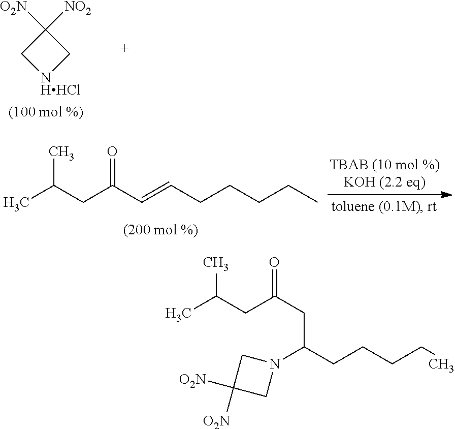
C1([O2N])([NO2])C[NHHCl]C1.CC(CC(C=CCCCCC)=O)C.N1(C(CCCCC)CC(=O)CC(C)C)CC([O2N])([O2N])C1
